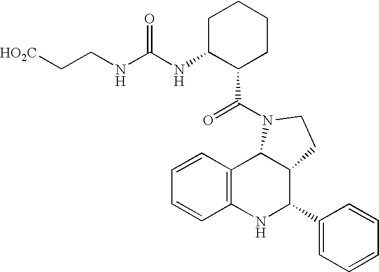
C12=C(NC(C3=CC=CC=C3)C3C1N(C(=O)C1CCCCC1NC(NCC[HO2C])=O)CC3)C=CC=C2
